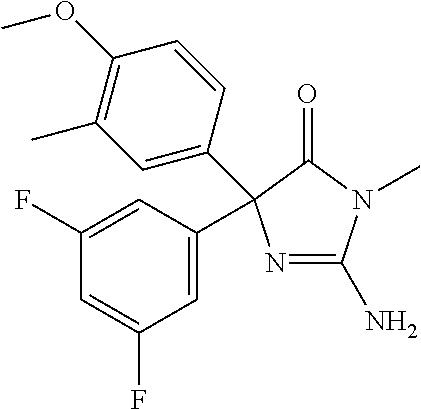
C1(N)=NC(C2=CC(F)=CC(F)=C2)(C2=CC(C)=C(OC)C=C2)C(=O)N1C
